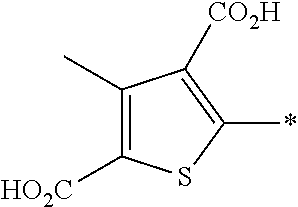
C1(C)=C([HO2C])SC(*)=C1[CO2H]
